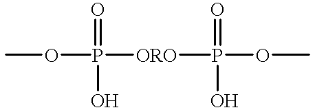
COP([ORO]P(OC)(=O)O)(=O)O
